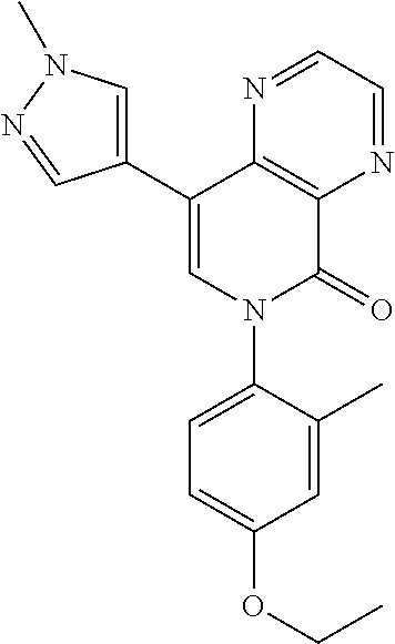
C12=C(C(C3=CN(C)N=C3)=CN(C3=CC=C(OCC)C=C3C)C1=O)N=CC=N2
